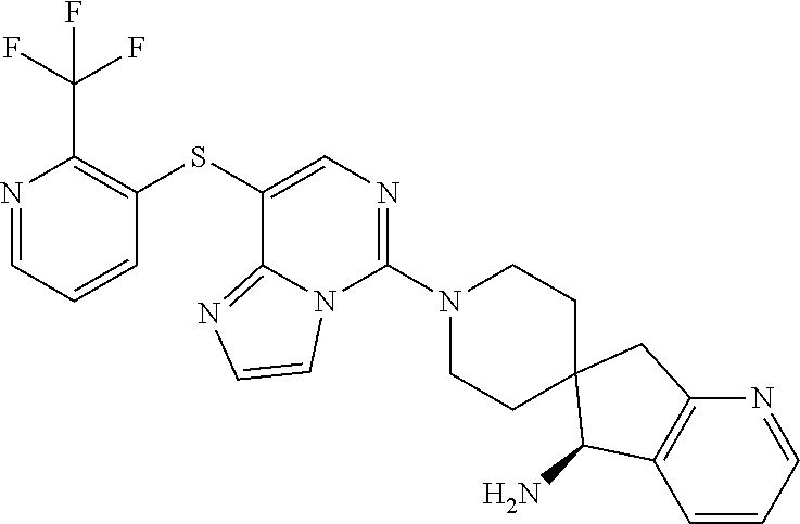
C1=CC=NC(C(F)(F)F)=C1SC1=CN=C(N2CCC3(CC2)C(N)C2=C(C3)N=CC=C2)N2C1=NC=C2
